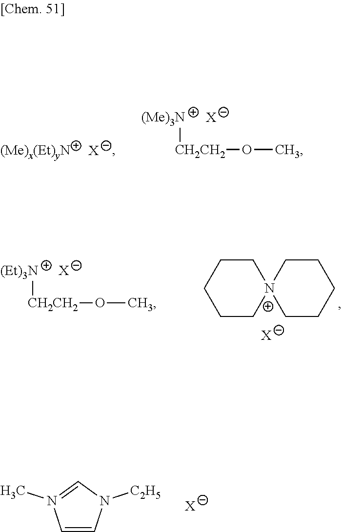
C1=CN([C2H5])C=N1C.[X].[X].[(Me)3N][CH2CH2]OC.[X].[(Et)3N][CH2CH2]OC.[X].C1CC[N+]2(CC1)CCCCC2.[X]
